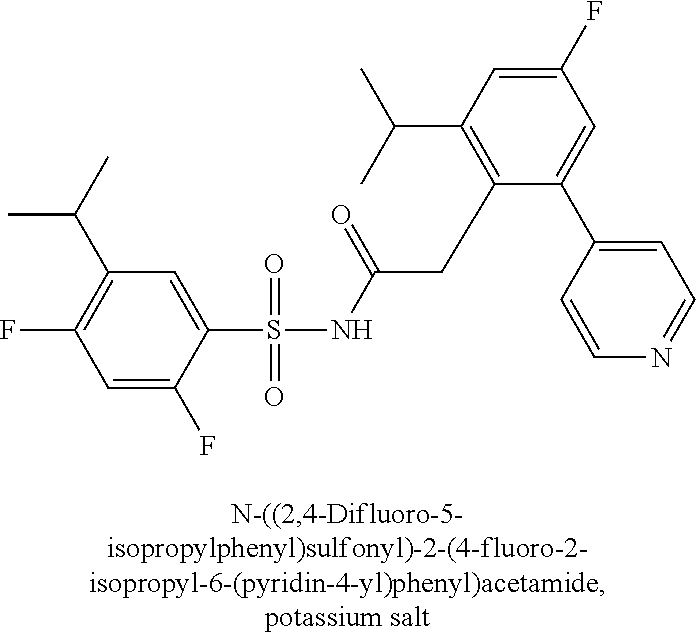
C1=C(F)C(S(=O)(=O)NC(CC2=C(C(C)C)C=C(F)C=C2C2=CC=NC=C2)=O)=CC(C(C)C)=C1F
